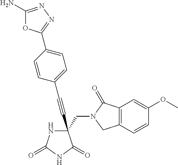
C(#CC1(CN2C(=O)C3=C(C2)C=CC(OC)=C3)NC(=O)NC1=O)C1=CC=C(C2=NN=C(N)O2)C=C1
